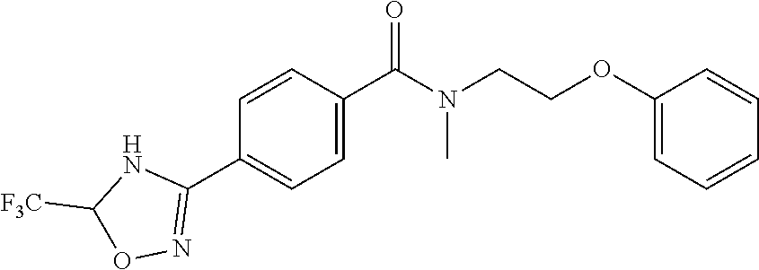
C1(OCCN(C(C2=CC=C(C3=NOC([F3C])N3)C=C2)=O)C)=CC=CC=C1
